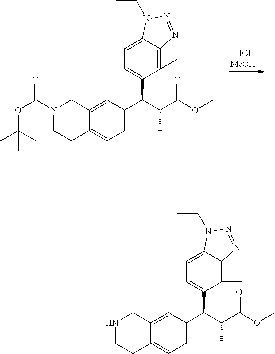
N1(C(OC(C)(C)C)=O)CCC2=CC=C(C(C(C(OC)=O)C)C3=CC=C4C(=C3C)N=NN4CC)C=C2C1.N1CCC2=CC=C(C(C(C(OC)=O)C)C3=CC=C4C(=C3C)N=NN4CC)C=C2C1
